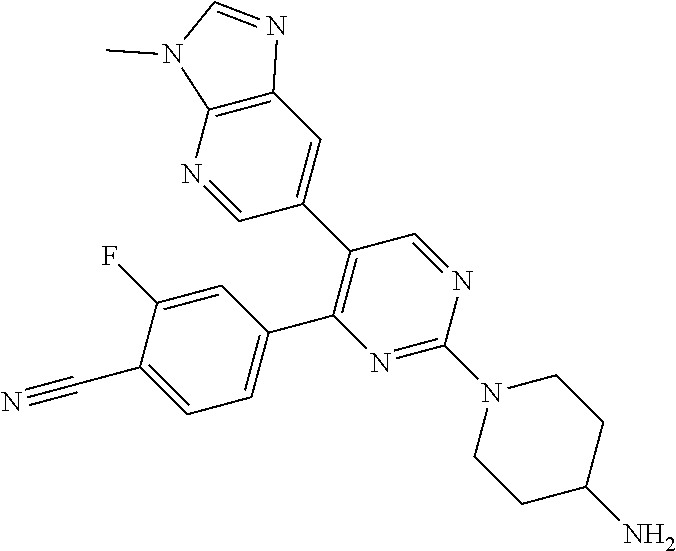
C1=C(F)C(C#N)=CC=C1C1=C(C2=CC3=C(N=C2)N(C)C=N3)C=NC(N2CCC(N)CC2)=N1
